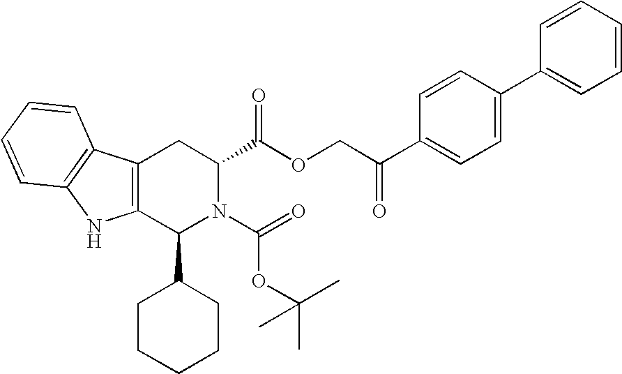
C1(C2CCCCC2)N(C(=O)OC(C)(C)C)C(C(=O)OCC(C2=CC=C(C3=CC=CC=C3)C=C2)=O)CC2=C1NC1=C2C=CC=C1
